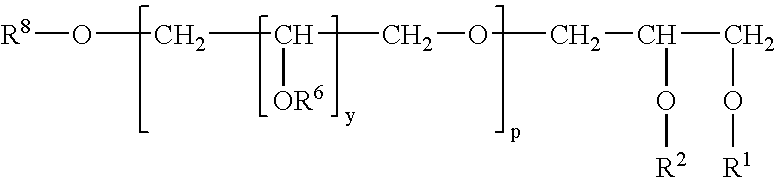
C([OR6])(COCC(CO[R1])O[R2])CO[R8]
